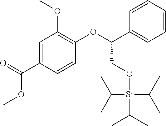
C1=CC=C(C(OC2=C(OC)C=C(C(=O)OC)C=C2)CO[Si](C(C)C)(C(C)C)C(C)C)C=C1
